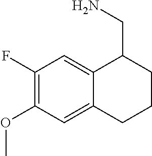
C1(OC)=C(F)C=C2C(=C1)CCCC2CN
